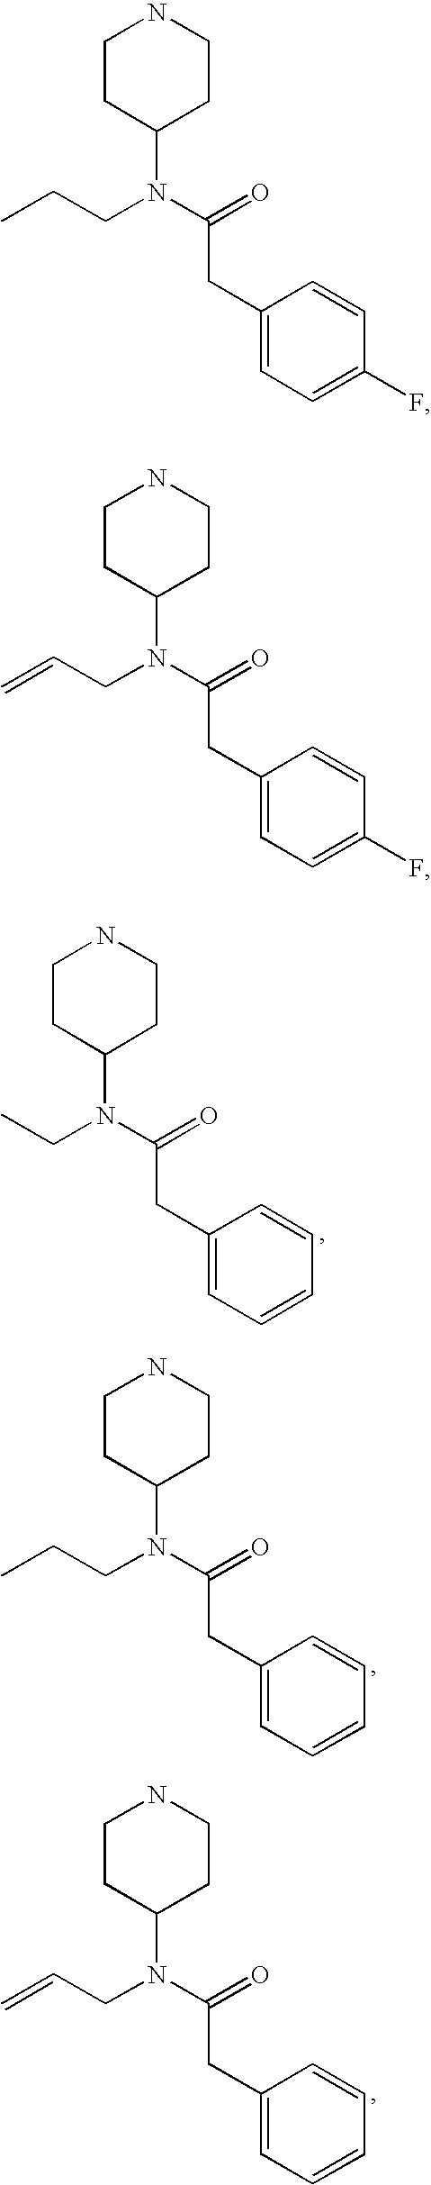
C1CC(N(C(=O)CC2=CC=C(F)C=C2)CC=C)CCN1.C1CC(N(C(=O)CC2=CC=CC=C2)CC)CCN1.C1CC(N(C(=O)CC2=CC=CC=C2)CCC)CCN1.C1CC(N(C(=O)CC2=CC=CC=C2)CC=C)CCN1.C1CC(N(C(=O)CC2=CC=C(F)C=C2)CCC)CCN1
